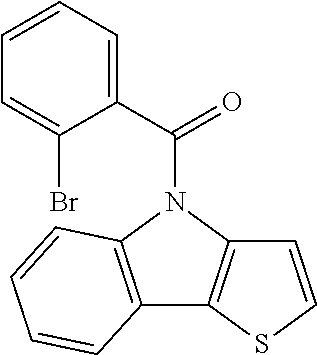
C12=C(N(C(C3=CC=CC=C3Br)=O)C3=C1SC=C3)C=CC=C2
